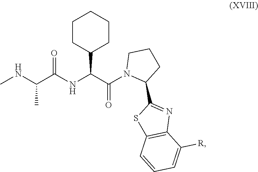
CNC(C(NC(C(N1C(C2=NC3=C(S2)C=CC=C3[R])CCC1)=O)C1CCCCC1)=O)C
